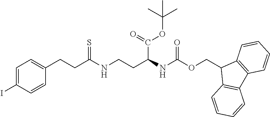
C1=C(I)C=CC(CCC(NCCC(NC(OCC2C3=C(C4=C2C=CC=C4)C=CC=C3)=O)C(OC(C)(C)C)=O)=S)=C1
